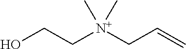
C([N+](CC=C)(C)C)CO
